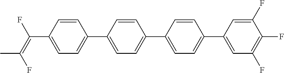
C(C1=CC=C(C2=CC=C(C3=CC=C(C4=CC(F)=C(F)C(F)=C4)C=C3)C=C2)C=C1)(=C(F)C)F
